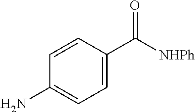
C1=C(C([NHPh])=O)C=CC(N)=C1
